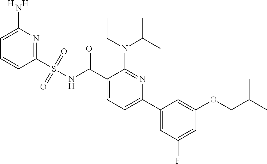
N1=C(S(NC(C2=CC=C(C3=CC(F)=CC(OCC(C)C)=C3)N=C2N(C(C)C)CC)=O)(=O)=O)C=CC=C1N.[H].[H]
